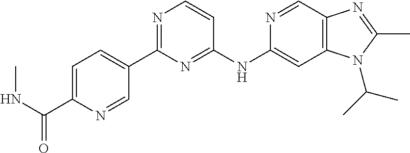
C1(C2=CC=C(C(NC)=O)N=C2)=NC=CC(NC2=CC3=C(C=N2)N=C(C)N3C(C)C)=N1
